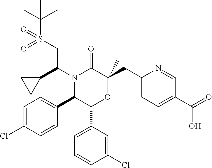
N1(C(C2CC2)CS(C(C)(C)C)(=O)=O)C(C2=CC=C(Cl)C=C2)C(C2=CC=CC(Cl)=C2)OC(CC2=CC=C(C(=O)O)C=N2)(C)C1=O
